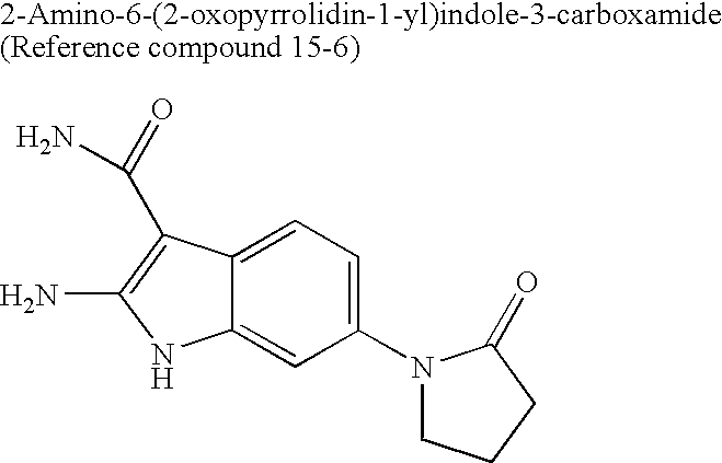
C12=CC=C(N3CCCC3=O)C=C1NC(N)=C2C(=O)N
